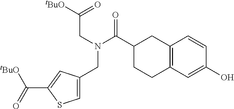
C1=C(CN(C(=O)C2CC3=C(C=C(O)C=C3)CC2)CC([tBuO])=O)C=C(C([tBuO])=O)S1
